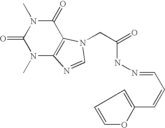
N1(C)C2=C(C(=O)N(C)C1=O)N(CC(NN=CC=CC1=CC=CO1)=O)C=N2
